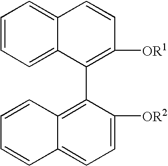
C1=CC=C2C(=C1)C=CC([OR1])=C2C1=C2C(=CC=C1[OR2])C=CC=C2
